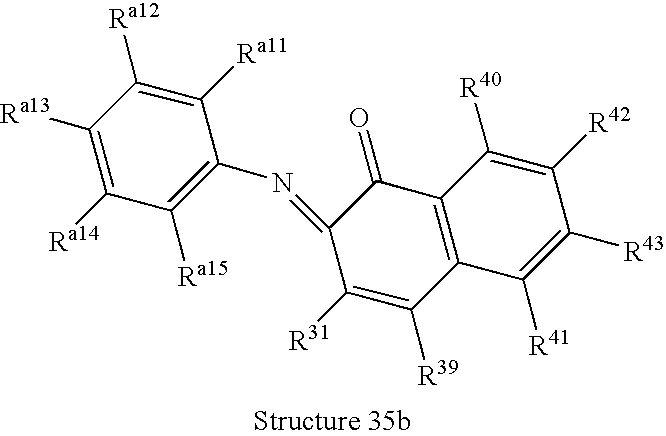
C1([Ra11])=C([Ra12])C([Ra13])=C([Ra14])C([Ra15])=C1N=C1C([R31])=C([R39])C2=C(C1=O)C([R40])=C([R42])C([R43])=C2[R41]
